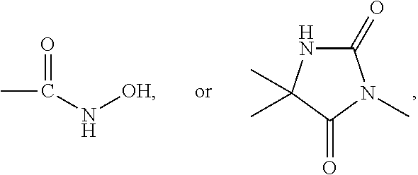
CC(=O)N[OH].C1(=O)NC(C)(C)C(=O)N1C
